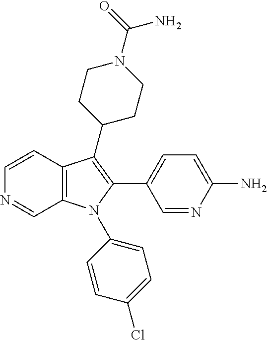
C12=C(N(C3=CC=C(Cl)C=C3)C(C3=CC=C(N)N=C3)=C1C1CCN(C(=O)N)CC1)C=NC=C2
